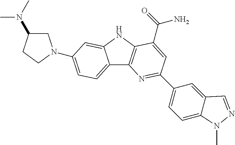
C12=CC=C(N3CC(N(C)C)CC3)C=C1NC1=C2N=C(C2=CC=C3C(=C2)C=NN3C)C=C1C(=O)N
